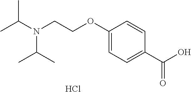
C1(OCCN(C(C)C)C(C)C)=CC=C(C(O)=O)C=C1.Cl
